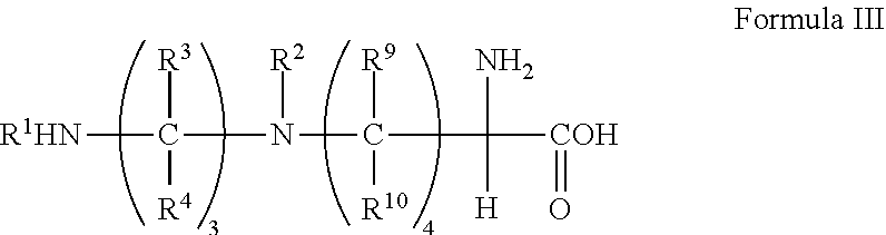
[R1HN]C(N(C([R9])(C([COH]=O)(N)[H])[R10])[R2])([R3])[R4]
